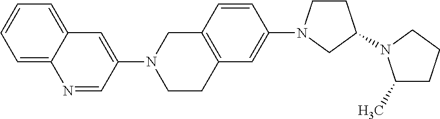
C1(C)CCCN1C1CCN(C2=CC3=C(C=C2)CN(C2=CC4=CC=CC=C4N=C2)CC3)C1
